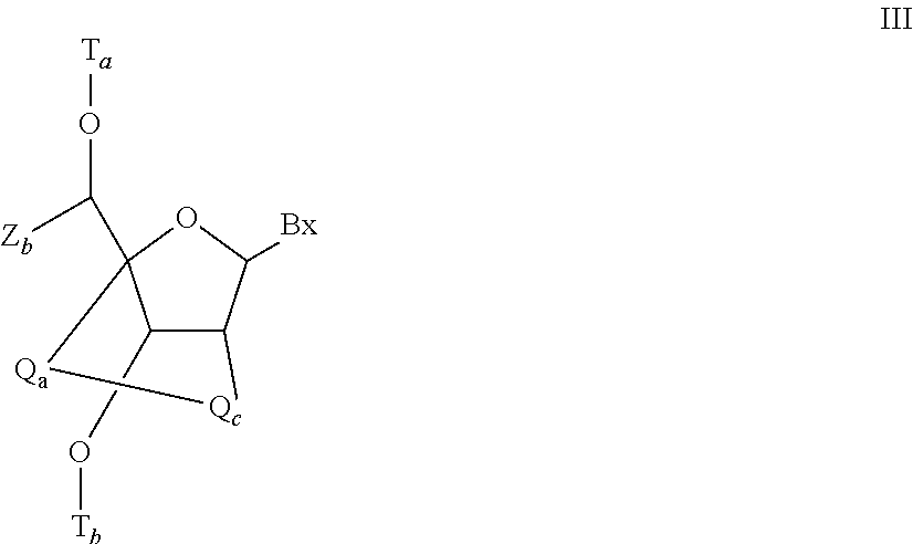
C1(O[Tb])C2C([Bx])OC1(C(O[Ta])[Zb])[Qa][Qc]2
